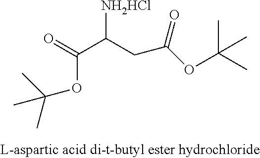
C(C)(C)(OC(C(CC(OC(C)(C)C)=O)[NH2HCl])=O)C
